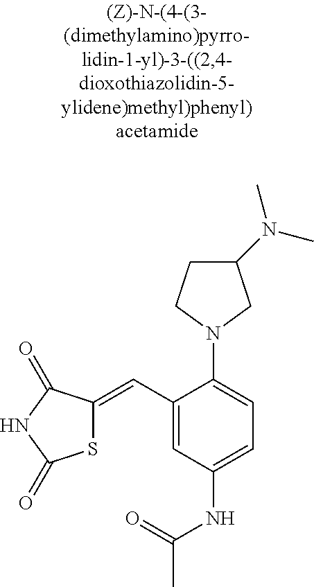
S1C(=CC2=CC(NC(C)=O)=CC=C2N2CCC(N(C)C)C2)C(=O)NC1=O
